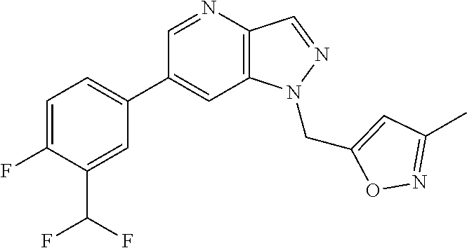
C1(C2=CC=C(F)C(C(F)F)=C2)=CC2=C(C=NN2CC2=CC(C)=NO2)N=C1
